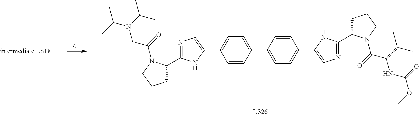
C1C(C2=NC=C(C3=CC=C(C4=CC=C(C5=CN=C(C6CCCN6C(=O)C(C(C)C)NC(=O)OC)N5)C=C4)C=C3)N2)N(C(=O)CN(C(C)C)C(C)C)CC1
